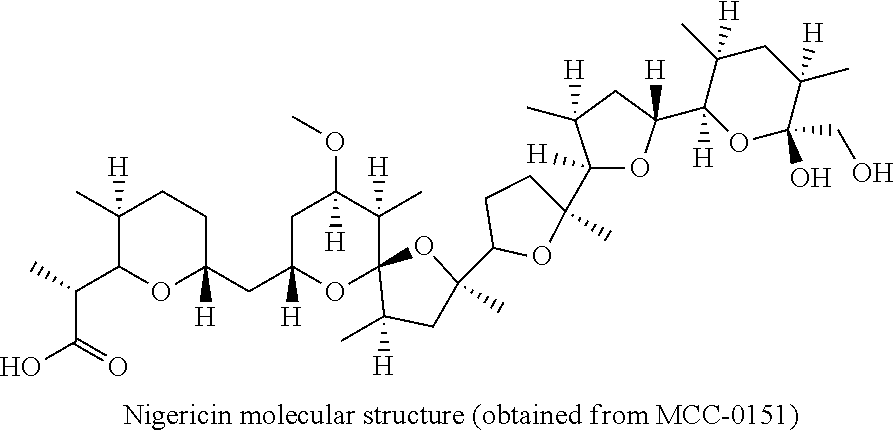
C1(C)([H])C(C(C)C(=O)O)OC([H])(CC2([H])OC3(C([H])(C)C([H])(OC)C2)C(C)([H])CC(C)(C2OC(C)(C4([H])OC([H])(C5([H])OC(O)(CO)C([H])(C)CC5([H])C)CC4([H])C)CC2)O3)CC1
